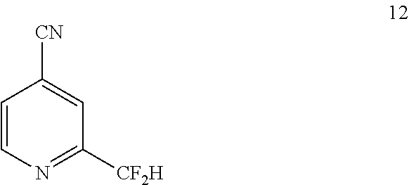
C1=CN=C([CF2H])C=C1[CN]
